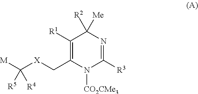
C1([R1])=C(C[X]C([M])([R5])[R4])N([CO2CMe3])C([R3])=NC1([R2])[Me]
